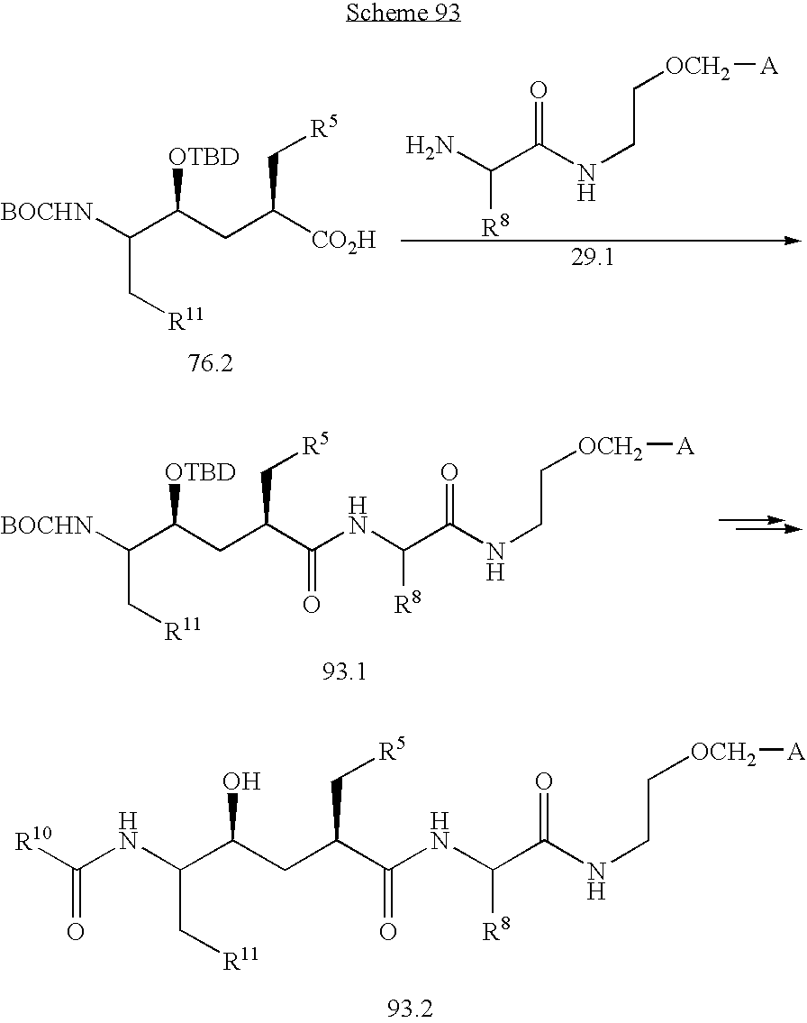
C(C[R11])(C(CC(C(=O)NC(C(NCC[OCH2][A])=O)[R8])C[R5])O)NC([R10])=O.C(C[R11])(C(CC([CO2H])C[R5])[OTBD])[BOCHN].NC(C(NCC[OCH2][A])=O)[R8].C(C[R11])(C(CC(C(NC(C(NCC[OCH2][A])=O)[R8])=O)C[R5])[OTBD])[BOCHN]
